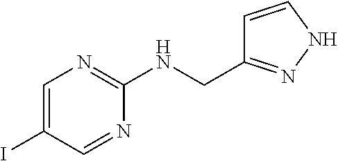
C1=C(I)C=NC(NCC2=NNC=C2)=N1
